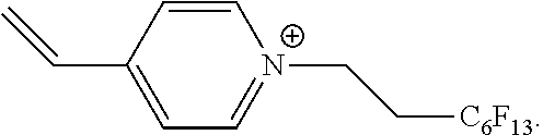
C1=CC(C=C)=CC=[N+]1CC[C6F13]
